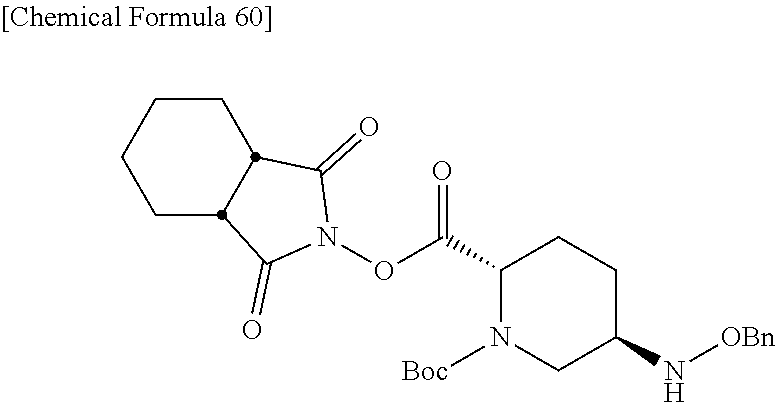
O(C(C1N([Boc])CC(N[OBn])CC1)=O)N1C(=O)C2CCCCC2C1=O
